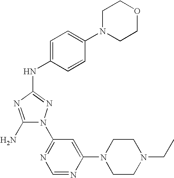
C1(N)=NC(NC2=CC=C(N3CCOCC3)C=C2)=NN1C1=NC=NC(N2CCN(CC)CC2)=C1
